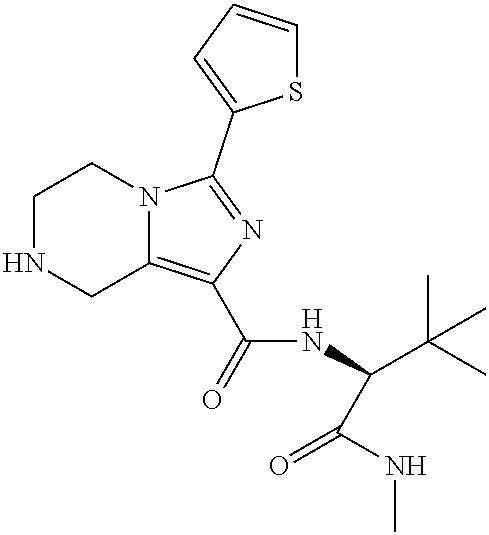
C1NCC2=C(C(=O)NC(C(C)(C)C)C(=O)NC)N=C(C3=CC=CS3)N2C1
